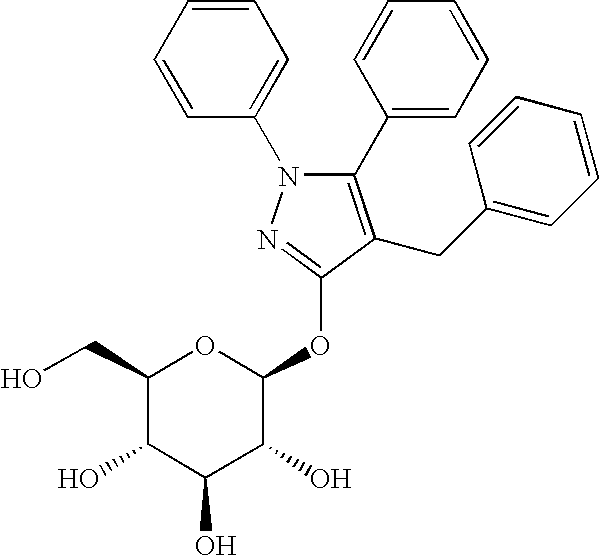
C1(N2C(C3=CC=CC=C3)=C(CC3=CC=CC=C3)C(OC3OC(CO)C(O)C(O)C3O)=N2)=CC=CC=C1
